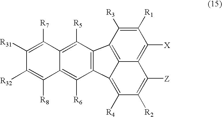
C1([R1])=C([R3])C2=C3C(=C1[X])C([Z])=C([R2])C([R4])=C3C1=C2C([R5])=C2C(=C1[R6])C([R8])=C([R32])C([R31])=C2[R7]
